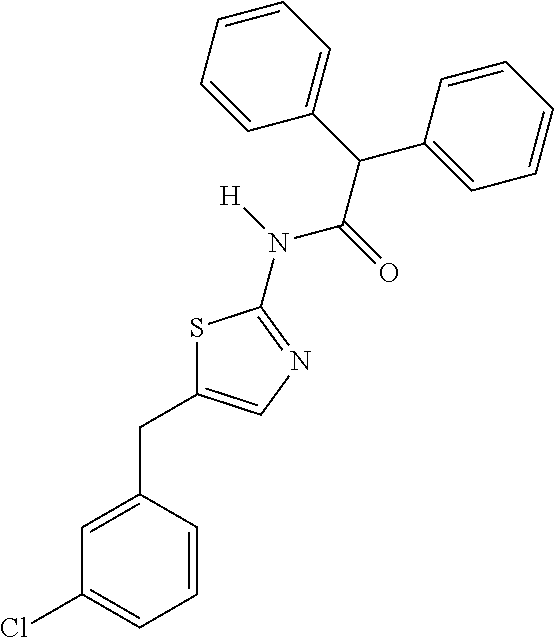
S1C(CC2=CC(Cl)=CC=C2)=CN=C1N(C(C(C1=CC=CC=C1)C1=CC=CC=C1)=O)[H]
